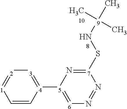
N1=N[7](SN[9](C)(C)C)=N[5]([4]2=[3][2]=[1]C=C2)=[6]1
